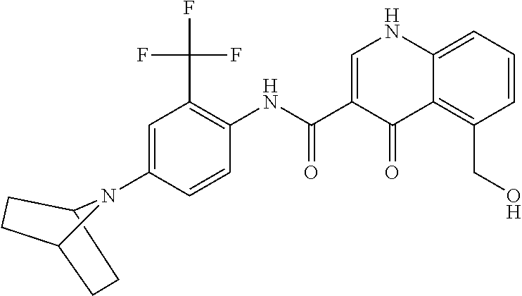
C12=CC=CC(CO)=C1C(=O)C(C(NC1=C(C(F)(F)F)C=C(N3C4CCC3CC4)C=C1)=O)=CN2
